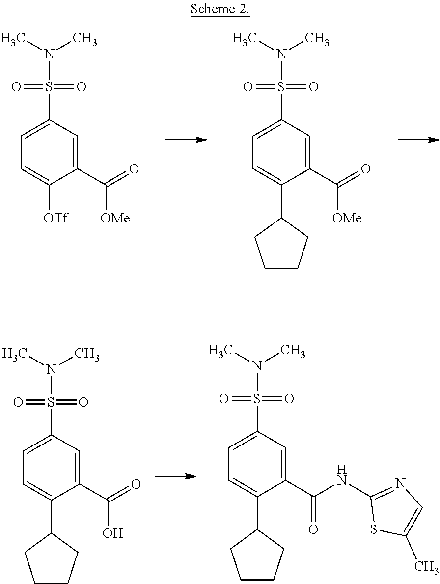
C1=C(S(=O)(=O)N(C)C)C=C(C(=O)[OMe])C([OTf])=C1.C1=C(S(=O)(=O)N(C)C)C=C(C(=O)[OMe])C(C2CCCC2)=C1.C1=C(S(=O)(=O)N(C)C)C=C(C(=O)O)C(C2CCCC2)=C1.C(NC1=NC=C(C)S1)(=O)C1=CC(S(=O)(=O)N(C)C)=CC=C1C1CCCC1
